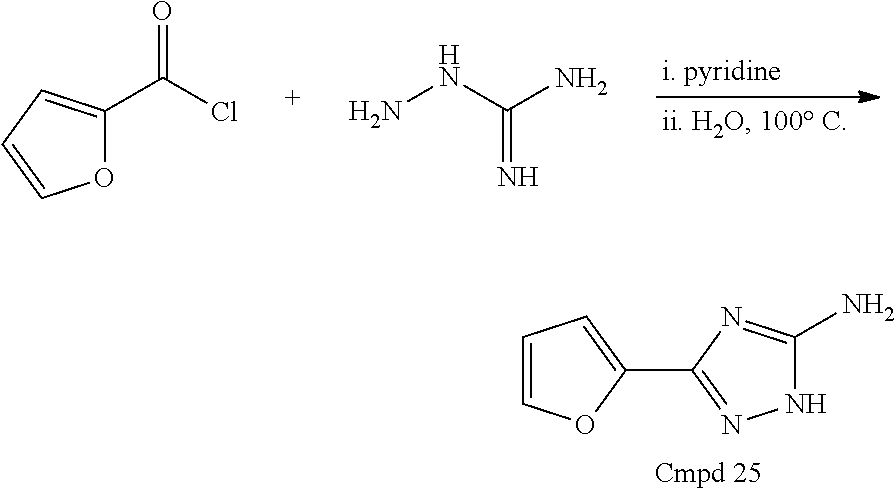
O1C(C(Cl)=O)=CC=C1.NNC(N)=N.C1=COC(C2=NNC(N)=N2)=C1
